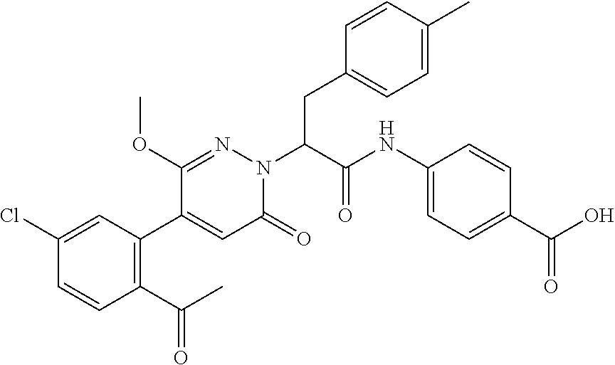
C1(Cl)=CC(C2=CC(=O)N(C(CC3=CC=C(C)C=C3)C(NC3=CC=C(C(O)=O)C=C3)=O)N=C2OC)=C(C(C)=O)C=C1
